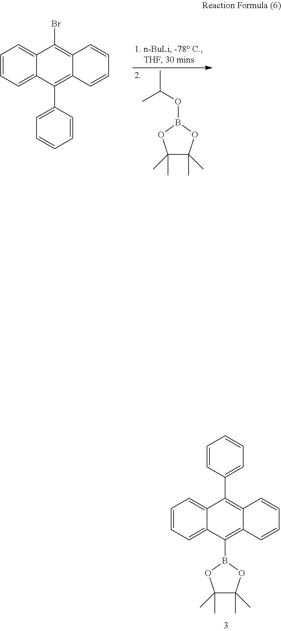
C1=CC=C2C(=C1)C(Br)=C1C(=C2C2=CC=CC=C2)C=CC=C1.C1(C)(C)C(C)(C)OB(OC(C)C)O1.C1=CC=C2C(=C1)C(C1=CC=CC=C1)=C1C(=C2B2OC(C)(C)C(C)(C)O2)C=CC=C1
